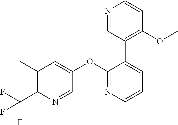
C1(OC2=CC(C)=C(C(F)(F)F)N=C2)=NC=CC=C1C1=C(OC)C=CN=C1
